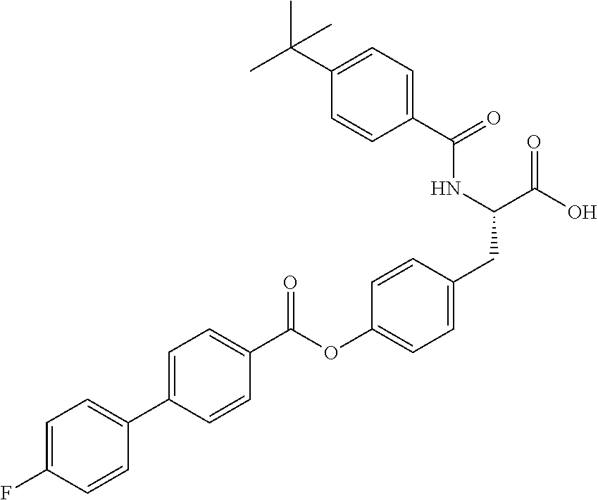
C1=C(C2=CC=C(F)C=C2)C=CC(C(OC2=CC=C(CC(C(O)=O)NC(C3=CC=C(C(C)(C)C)C=C3)=O)C=C2)=O)=C1
